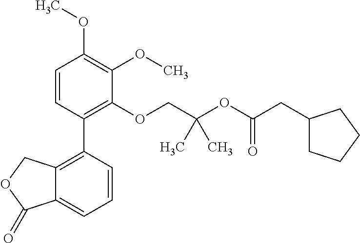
C1=CC(C2=C3C(=CC=C2)C(=O)OC3)=C(OCC(OC(CC2CCCC2)=O)(C)C)C(OC)=C1OC
